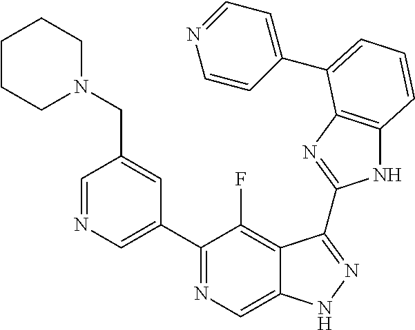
C1=NC=C(C2=NC=C3C(=C2F)C(C2=NC4=C(N2)C=CC=C4C2=CC=NC=C2)=NN3)C=C1CN1CCCCC1
